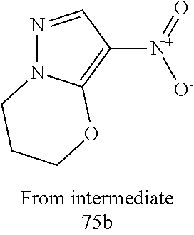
N1=CC([N+]([O-])=O)=C2N1CCCO2
